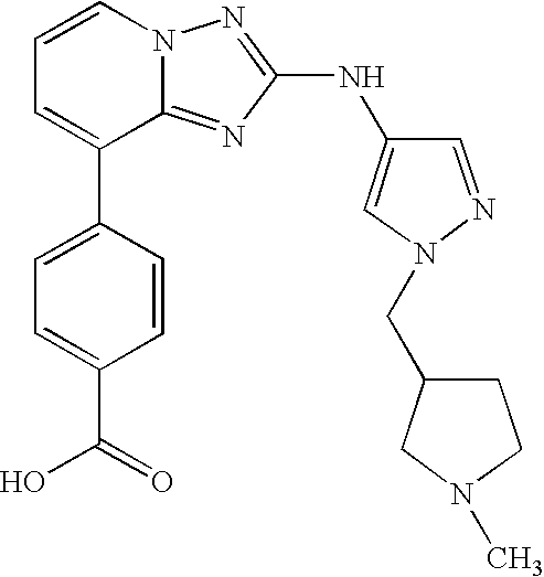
C1=CC=C(C2=CC=C(C(=O)O)C=C2)C2=NC(NC3=CN(CC4CN(C)CC4)N=C3)=NN12
